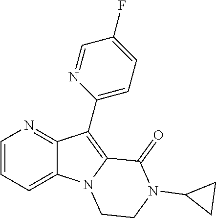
C12=CC=CN=C1C(C1=CC=C(F)C=N1)=C1N2CCN(C2CC2)C1=O
